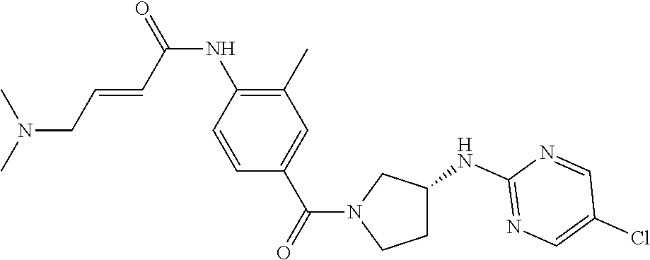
C1C(NC2=NC=C(Cl)C=N2)CN(C(C2=CC(C)=C(NC(=O)C=CCN(C)C)C=C2)=O)C1
